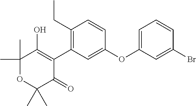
C1(C)(C)OC(C)(C)C(=O)C(C2=C(CC)C=CC(OC3=CC=CC(Br)=C3)=C2)=C1O
